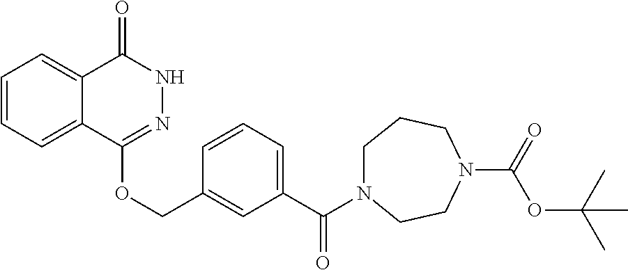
C1=CC=C2C(=C1)C(=O)NN=C2OCC1=CC(C(N2CCCN(C(=O)OC(C)(C)C)CC2)=O)=CC=C1
